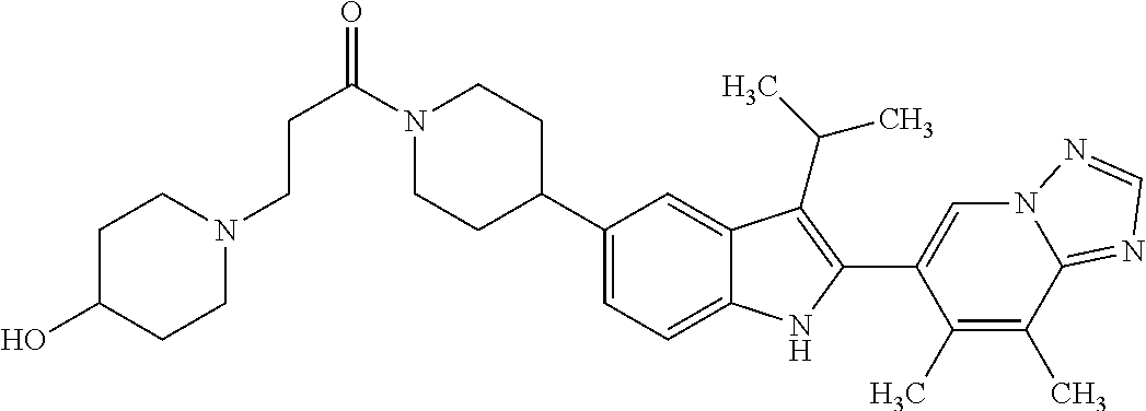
C(C(=O)N1CCC(C2=CC=C3C(=C2)C(C(C)C)=C(C2=CN4C(=NC=N4)C(C)=C2C)N3)CC1)CN1CCC(O)CC1
